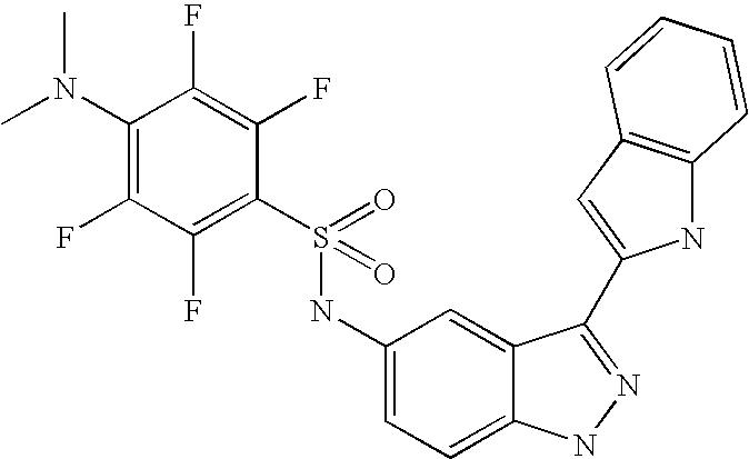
C1(N(C)C)=C(F)C(F)=C(S(=O)(=O)NC2=CC=C3C(=C2)C(C2=CC4=C(N2)C=CC=C4)=NN3)C(F)=C1F
